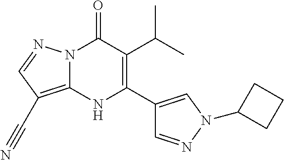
N12C(=C(C#N)C=N1)NC(C1=CN(C3CCC3)N=C1)=C(C(C)C)C2=O
